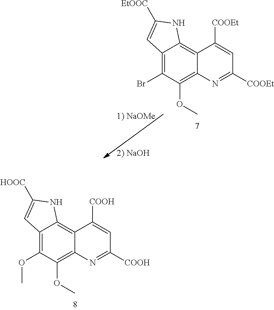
C12=C(OC)C(OC)=C3C(=C1NC([HOOC])=C2)C([COOH])=CC([COOH])=N3.C12=C(Br)C(OC)=C3C(=C1NC([EtOOC])=C2)C([COOEt])=CC([COOEt])=N3
